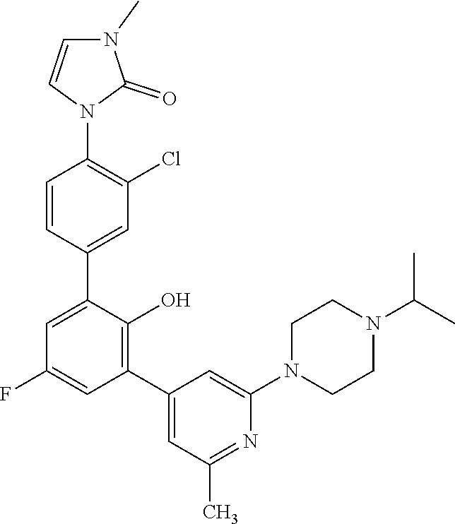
N1(C2=CC(C3=C(O)C(C4=CC(Cl)=C(N5C=CN(C)C5=O)C=C4)=CC(F)=C3)=CC(C)=N2)CCN(C(C)C)CC1
